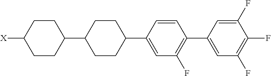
C1(C2=CC(F)=C(F)C(F)=C2)=C(F)C=C(C2CCC(C3CCC([X])CC3)CC2)C=C1
